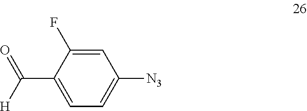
C1=C(F)C(C([H])=O)=CC=C1[N3]
